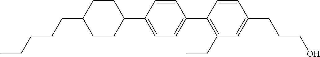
C1=CC(C2CCC(CCCCC)CC2)=CC=C1C1=C(CC)C=C(CCCO)C=C1
